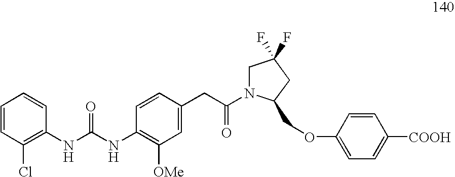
C1=CC(Cl)=C(NC(NC2=C([OMe])C=C(CC(=O)N3CC(F)(F)CC3COC3=CC=C([COOH])C=C3)C=C2)=O)C=C1
